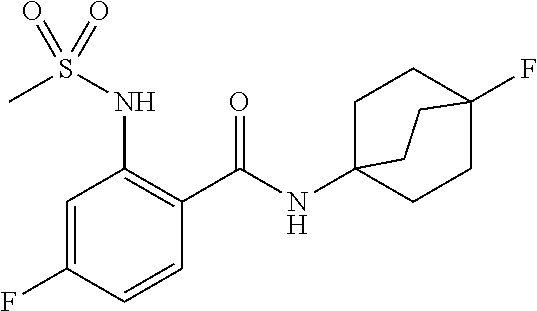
C1=C(F)C=CC(C(=O)NC23CCC(F)(CC2)CC3)=C1NS(C)(=O)=O
